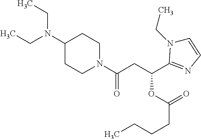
N1(C(CC(OC(CCCC)=O)C2=NC=CN2CC)=O)CCC(N(CC)CC)CC1
